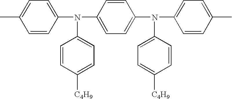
C1=C(C)C=CC(N(C2=CC=C([C4H9])C=C2)C2=CC=C(N(C3=CC=C([C4H9])C=C3)C3=CC=C(C)C=C3)C=C2)=C1
